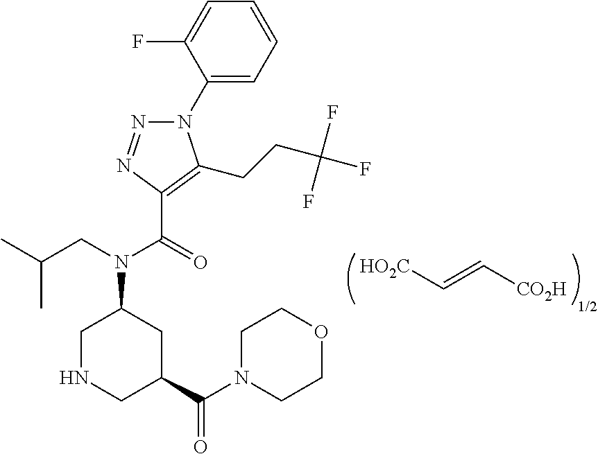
[HO2C]C=C[CO2H].[1/2].N1(C2=CC=CC=C2F)N=NC(C(=O)N(CC(C)C)C2CNCC(C(N3CCOCC3)=O)C2)=C1CCC(F)(F)F
